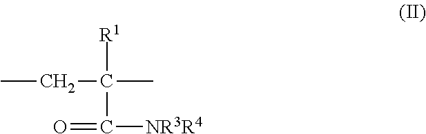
CCC(C)([R1])C([NR3R4])=O
